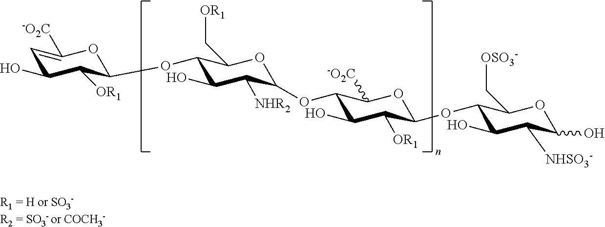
C1=C([-O2C])OC(OC2C(O)C([NHR2])C(OC3C(O)C([OR1])C(OC4C(O)C([NHSO3-])C(O)OC4C[OSO3-])OC3[-O2C])OC2C[OR1])C([OR1])C1O
